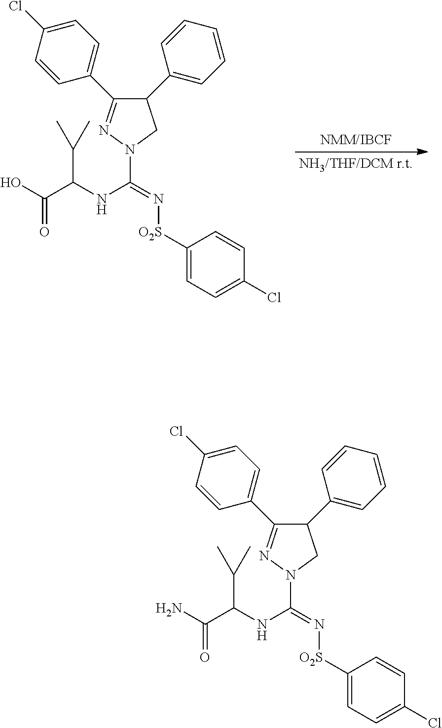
N1=C(C2=CC=C(Cl)C=C2)C(C2=CC=CC=C2)CN1C(=N[O2S]C1=CC=C(Cl)C=C1)NC(C(O)=O)C(C)C.N1=C(C2=CC=C(Cl)C=C2)C(C2=CC=CC=C2)CN1C(=N[O2S]C1=CC=C(Cl)C=C1)NC(C(N)=O)C(C)C
